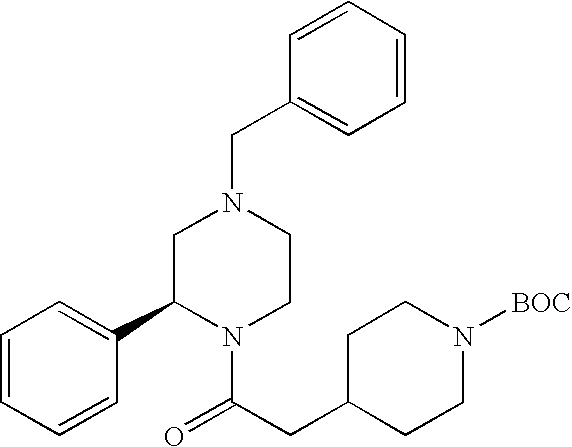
C1=CC=CC(C2N(C(CC3CCN([BOC])CC3)=O)CCN(CC3=CC=CC=C3)C2)=C1
